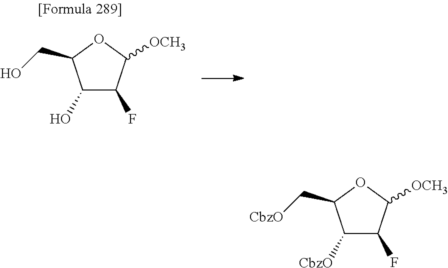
C1(O)C(F)C([OCH3])OC1CO.C1([CbzO])C(F)C([OCH3])OC1C[CbzO]
